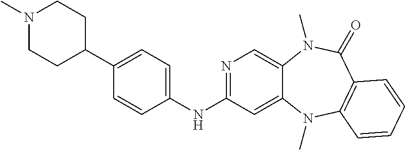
N1=C(NC2=CC=C(C3CCN(C)CC3)C=C2)C=C2C(=C1)N(C)C(=O)C1=C(N2C)C=CC=C1
